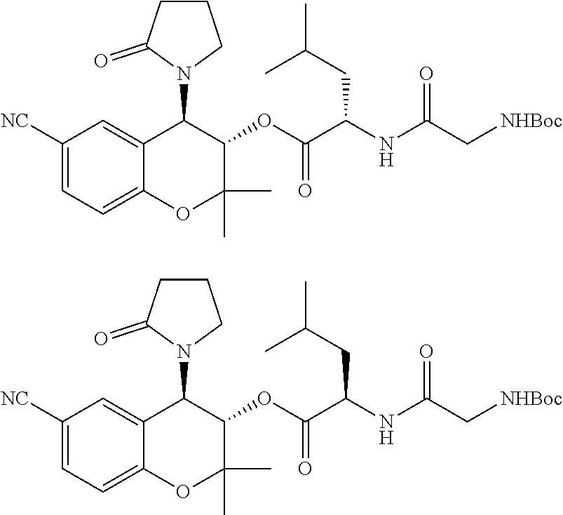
C1CCN(C2C3=CC([NC])=CC=C3OC(C)(C)C2OC(C(NC(=O)C[NHBoc])CC(C)C)=O)C1=O.C1CCN(C2C3=CC([NC])=CC=C3OC(C)(C)C2OC(C(NC(=O)C[NHBoc])CC(C)C)=O)C1=O
